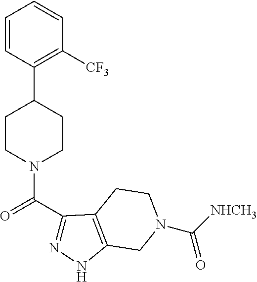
C1=CC(C2CCN(C(C3=NNC4=C3CCN(C([NHCH3])=O)C4)=O)CC2)=C([CF3])C=C1
